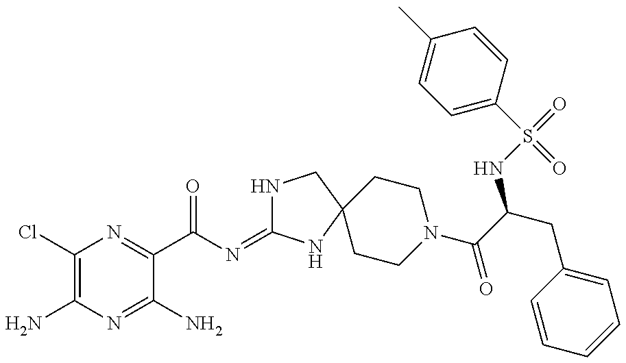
C1(Cl)=C(N)N=C(N)C(C(N=C2NCC3(N2)CCN(C(C(CC2=CC=CC=C2)NS(=O)(C2=CC=C(C)C=C2)=O)=O)CC3)=O)=N1
